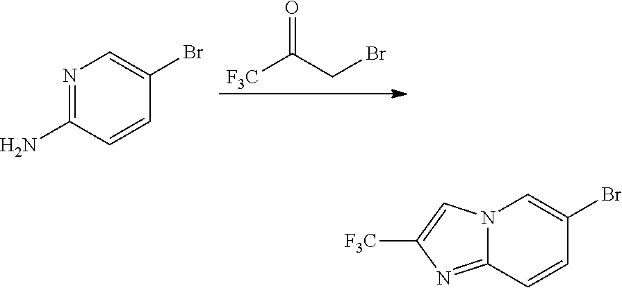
N1=C(N)C=CC(Br)=C1.[F3C]C(CBr)=O.N12C(=NC([F3C])=C1)C=CC(Br)=C2
